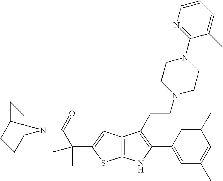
C1C2CCC(C1)N2C(C(C)(C)C1=CC2=C(S1)NC(C1=CC(C)=CC(C)=C1)=C2CCN1CCN(C2=NC=CC=C2C)CC1)=O
